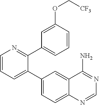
C1=CC=C(C2=CC=C3C(=C2)C(N)=NC=N3)C(C2=CC=CC(OC[CF3])=C2)=N1
